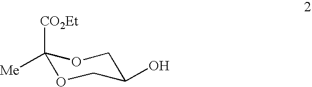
C1([CO2Et])([Me])OCC(O)CO1
